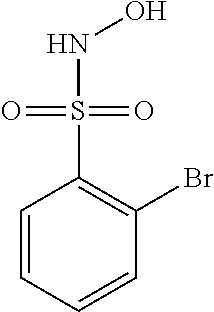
C1=CC=CC(Br)=C1S(=O)(=O)NO
